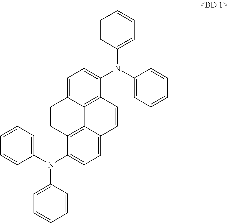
N(C1=CC=CC=C1)(C1=CC=CC=C1)C1=CC=C2C3=C1C=CC1=CC=C(N(C4=CC=CC=C4)C4=CC=CC=C4)C(=C31)C=C2
